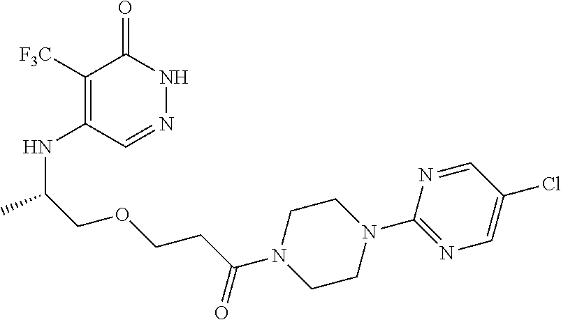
C1([F3C])=C(NC(COCCC(N2CCN(C3=NC=C(Cl)C=N3)CC2)=O)C)C=NNC1=O
